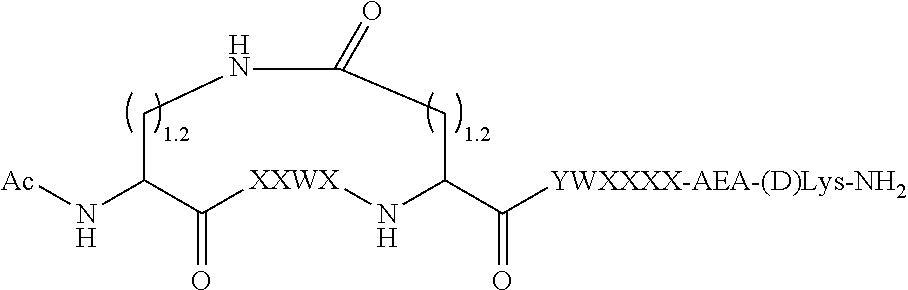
[Ac]NC1C(=O)[XXWX]NC(C([YWXXXX-AEA-(D)Lys-NH2])=O)CC(=O)NC1
